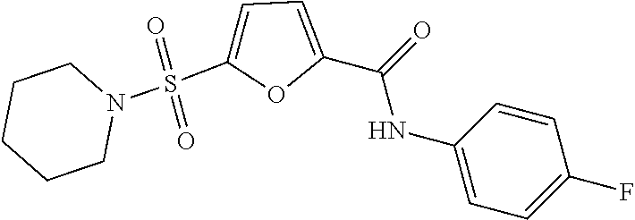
C1=CC(NC(C2=CC=C(S(=O)(=O)N3CCCCC3)O2)=O)=CC=C1F
